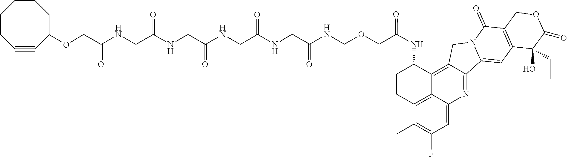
C(COCNC(CNC(CNC(CNC(CNC(COC1CCCCCC#C1)=O)=O)=O)=O)=O)(=O)NC1CCC2=C3C1=C1C(=NC3=CC(F)=C2C)C2=CC3=C(C(=O)N2C1)COC(=O)C3(O)CC
